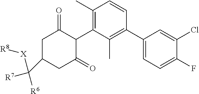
C1(C2=C(C)C(C3C(=O)CC(C([R6])([R7])[X][R8])CC3=O)=C(C)C=C2)=CC=C(F)C(Cl)=C1
